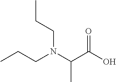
CCCN(C(C(O)=O)C)CCC
